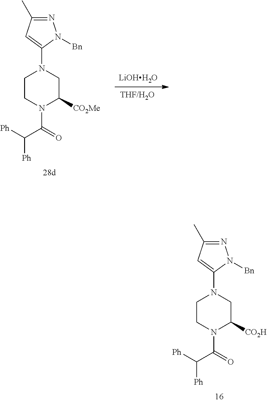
C1CN(C(=O)C([Ph])[Ph])C([CO2H])CN1C1=CC(C)=NN1[Bn].C1CN(C(=O)C([Ph])[Ph])C([CO2Me])CN1C1=CC(C)=NN1[Bn].[LiOHH2O]
